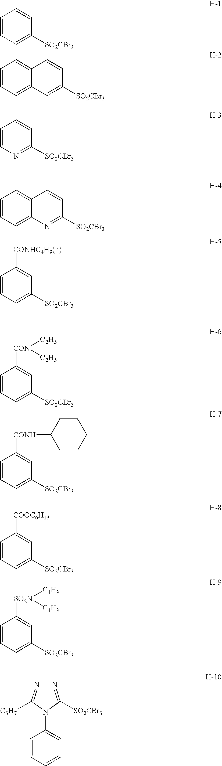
C1=CC=C([SO2CBr3])C=C1.C1=CC=C2C(=C1)C=CC([SO2CBr3])=C2.C1=CN=C([SO2CBr3])C=C1.C1=CC=C2C(=C1)C=CC([SO2CBr3])=N2.C1=CC=C([SO2CBr3])C=C1[CONHC4H9(n)].C1=CC=C([SO2CBr3])C=C1[CON]([C2H5])[C2H5].C1=CC=C([SO2CBr3])C=C1[CONH]C1CCCCC1.C1=CC=C([SO2CBr3])C=C1[COOC6H13].C1=CC=C([SO2CBr3])C=C1[SO2N]([C4H9])[C4H9].C1=CC=CC=C1N1C([SO2CBr3])=NN=C1[C3H7]
